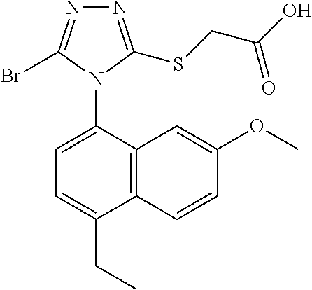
C12=C(C(N3C(Br)=NN=C3SCC(O)=O)=CC=C1CC)C=C(OC)C=C2
